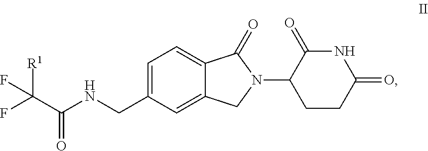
[R1]C(F)(C(NCC1=CC=C2C(=C1)CN(C1CCC(=O)NC1=O)C2=O)=O)F
